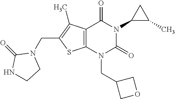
C12=C(N(CC3COC3)C(=O)N(C3C(C)C3)C1=O)SC(CN1C(=O)NCC1)=C2C
